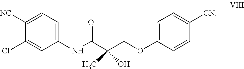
C1([NC])=CC=C(NC(=O)C(COC2=CC=C([CN])C=C2)(C)O)C=C1Cl
